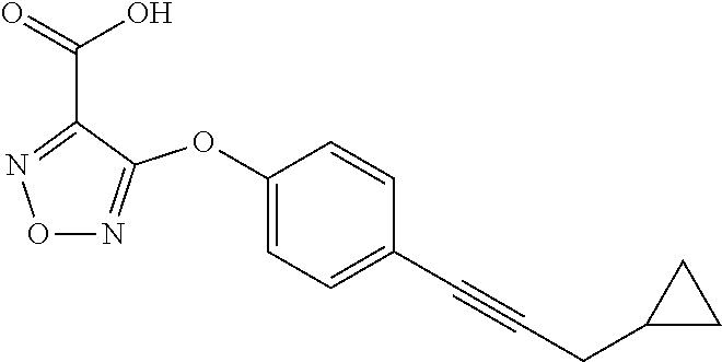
O1N=C(OC2=CC=C(C#CCC3CC3)C=C2)C(C(=O)O)=N1
